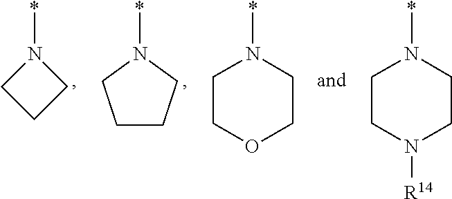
N1(*)CCC1.N1(*)CCCC1.N1(*)CCN([R14])CC1.N1(*)CCOCC1
